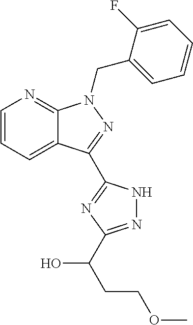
C12=CC=CN=C1N(CC1=CC=CC=C1F)N=C2C1=NC(C(CCOC)O)=NN1
